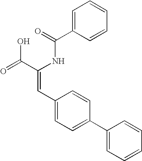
C1=C(C(=O)NC(C(=O)O)=CC2=CC=C(C3=CC=CC=C3)C=C2)C=CC=C1
